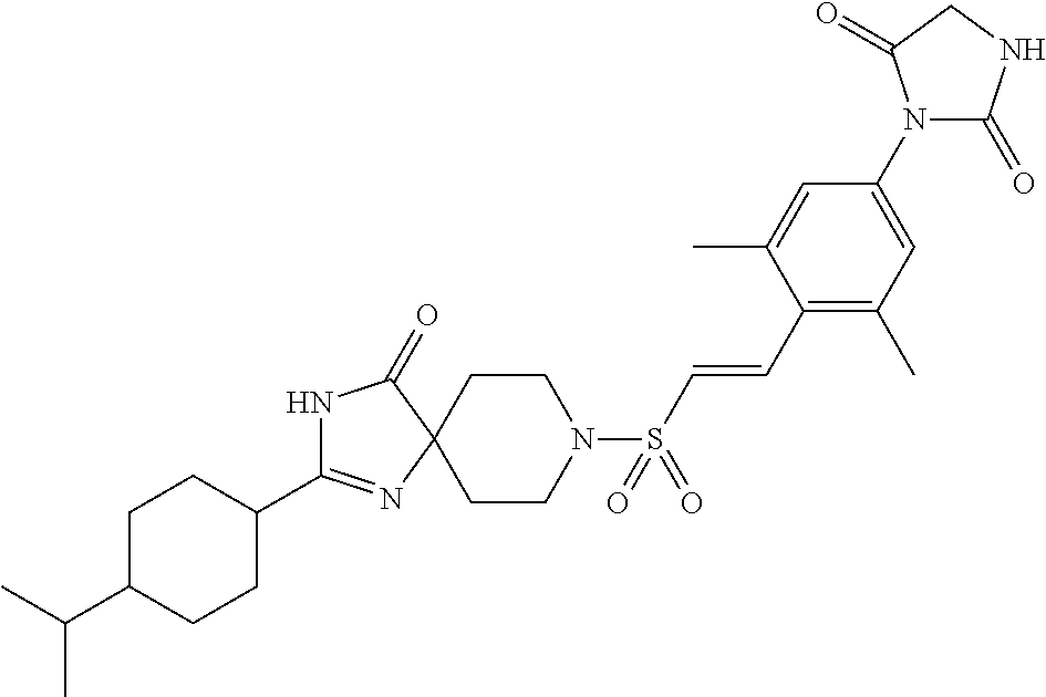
C1C(C(C)C)CCC(C2=NC3(C(=O)N2)CCN(S(C=CC2=C(C)C=C(N4C(=O)NCC4=O)C=C2C)(=O)=O)CC3)C1
